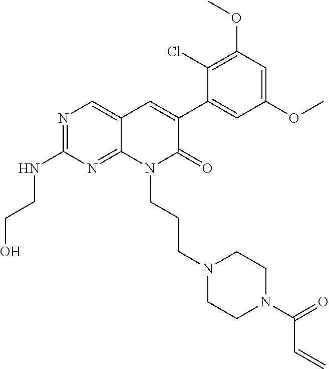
C1(NCCO)=NC=C2C(=N1)N(CCCN1CCN(C(C=C)=O)CC1)C(=O)C(C1=CC(OC)=CC(OC)=C1Cl)=C2
